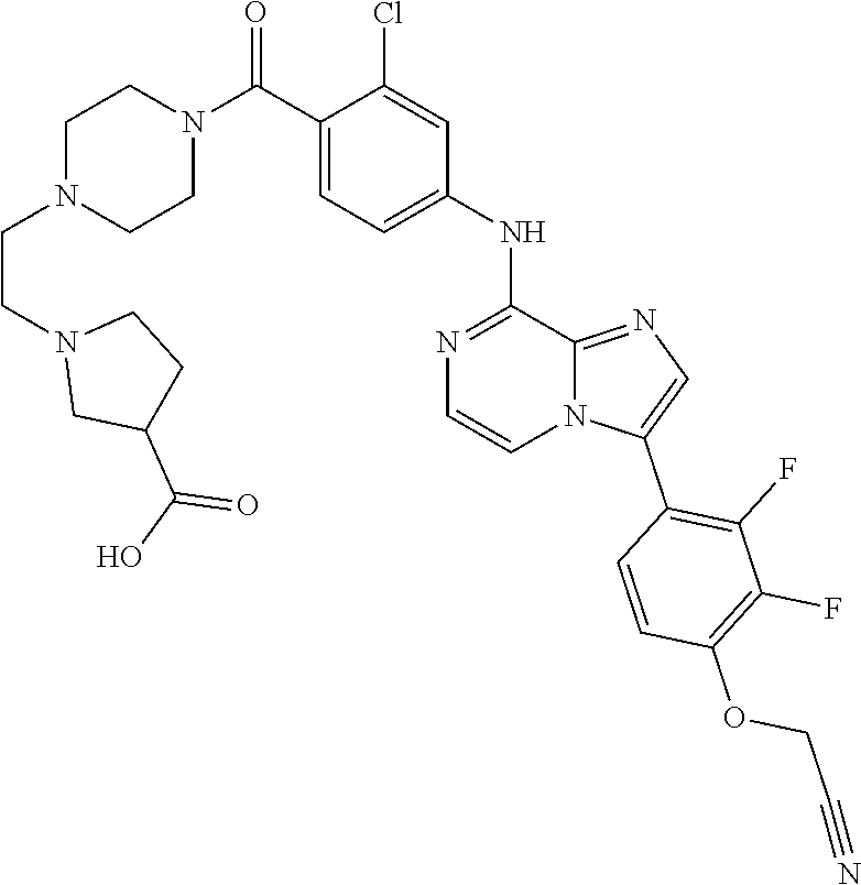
N1(C(C2=CC=C(NC3=NC=CN4C3=NC=C4C3=C(F)C(F)=C(OCC#N)C=C3)C=C2Cl)=O)CCN(CCN2CC(C(O)=O)CC2)CC1
